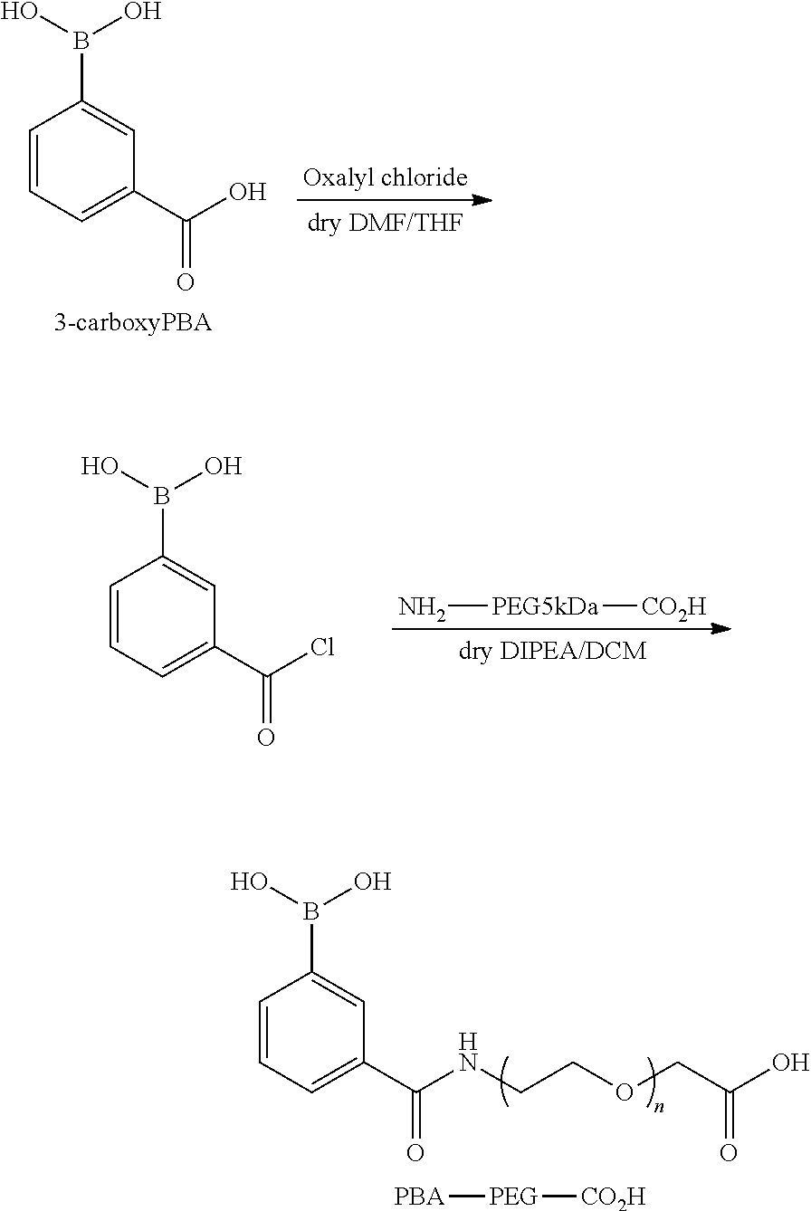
C1=CC=C(C(O)=O)C=C1B(O)O.C1=CC=C(C(Cl)=O)C=C1B(O)O.N[PEG5kDa][CO2H].C1=CC=C(C(NCCOCC(O)=O)=O)C=C1B(O)O.[PBA][PEG][CO2H]
